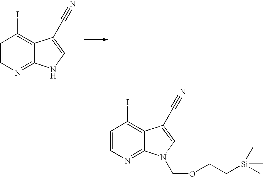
C1=CN=C2C(=C1I)C(C#N)=CN2.C1=CN=C2C(=C1I)C(C#N)=CN2COCC[Si](C)(C)C
